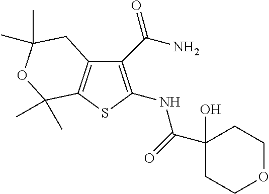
C12=C(SC(NC(=O)C3(O)CCOCC3)=C1C(N)=O)C(C)(C)OC(C)(C)C2
